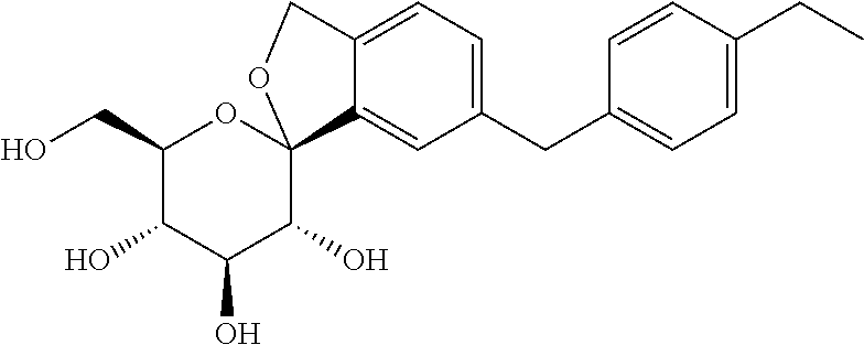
C1(CO)C(O)C(O)C(O)C2(O1)C1=CC(CC3=CC=C(CC)C=C3)=CC=C1CO2
